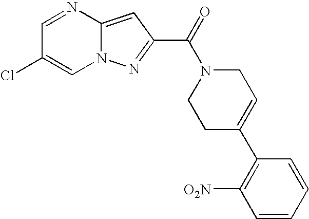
C1=NC2=CC(C(=O)N3CCC(C4=C([O2N])C=CC=C4)=CC3)=NN2C=C1Cl
